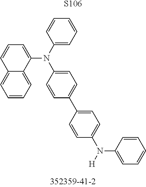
C1=CC=C2C(=C1)C=CC=C2N(C1=CC=CC=C1)C1=CC=C(C2=CC=C(N([H])C3=CC=CC=C3)C=C2)C=C1.[S106]
